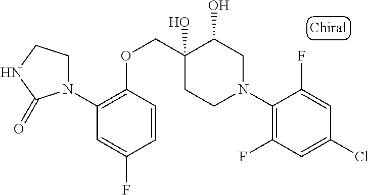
N1(C2=C(OCC3(O)C(O)CN(C4=C(F)C=C(Cl)C=C4F)CC3)C=CC(F)=C2)CCNC1=O
